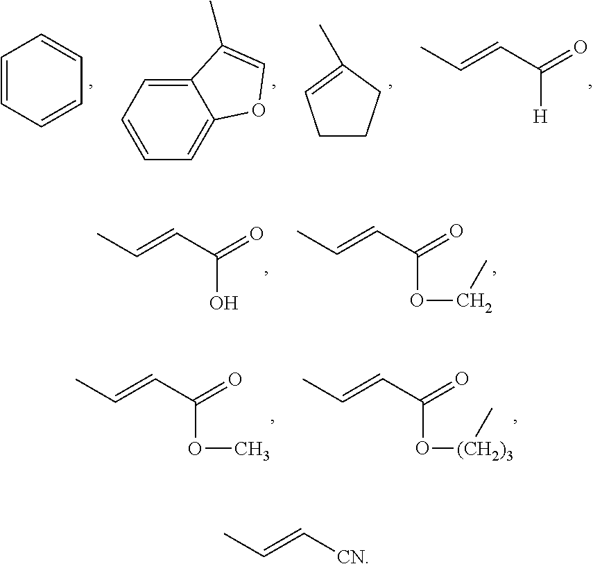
CC=CC(=O)[H].C1CCC(C)=C1.C1=C2C(=CC=C1)C(C)=CO2.C1=CC=CC=C1.CC=CC(=O)O.CC=CC(=O)OCC.CC=CC(=O)OC.CC=CC(=O)O[(CH2)3]C.CC=C[CN]
